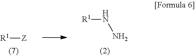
[R1][Z].[R1]NN
